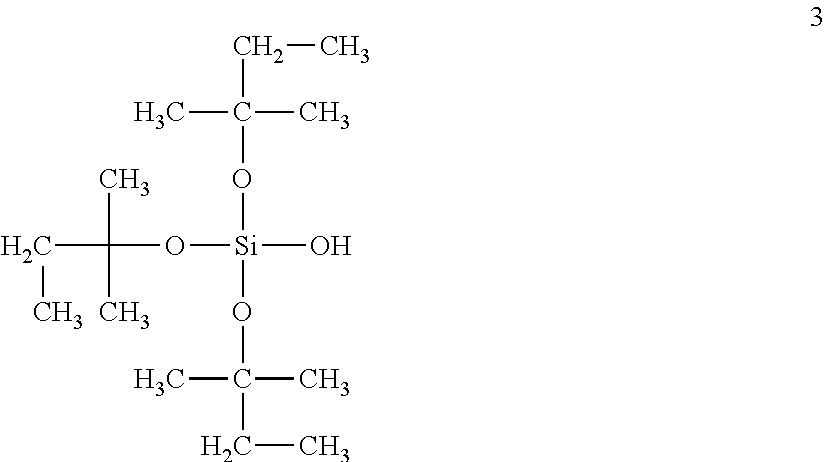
C(C(O[Si](OC(CC)(C)C)(OC(CC)(C)C)O)(C)C)C
